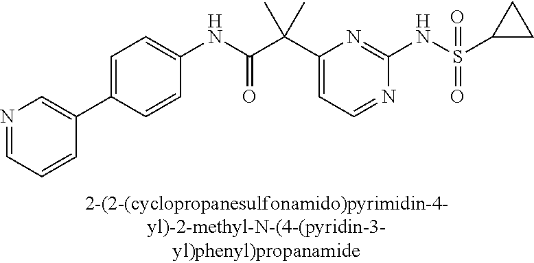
C1(NC(=O)C(C2=CC=NC(NS(=O)(=O)C3CC3)=N2)(C)C)=CC=C(C2=CN=CC=C2)C=C1
